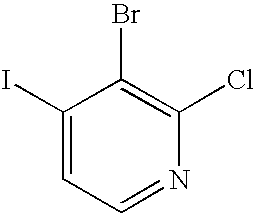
C1(I)=CC=NC(Cl)=C1Br
